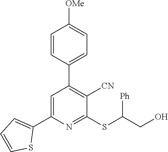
C1=C(C2=CC=CS2)N=C(SC(CO)[Ph])C([CN])=C1C1=CC=C([OMe])C=C1
